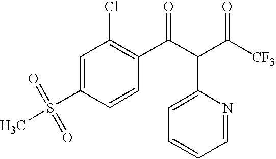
C1=C(S(C)(=O)=O)C=CC(C(C(C([CF3])=O)C2=CC=CC=N2)=O)=C1Cl
